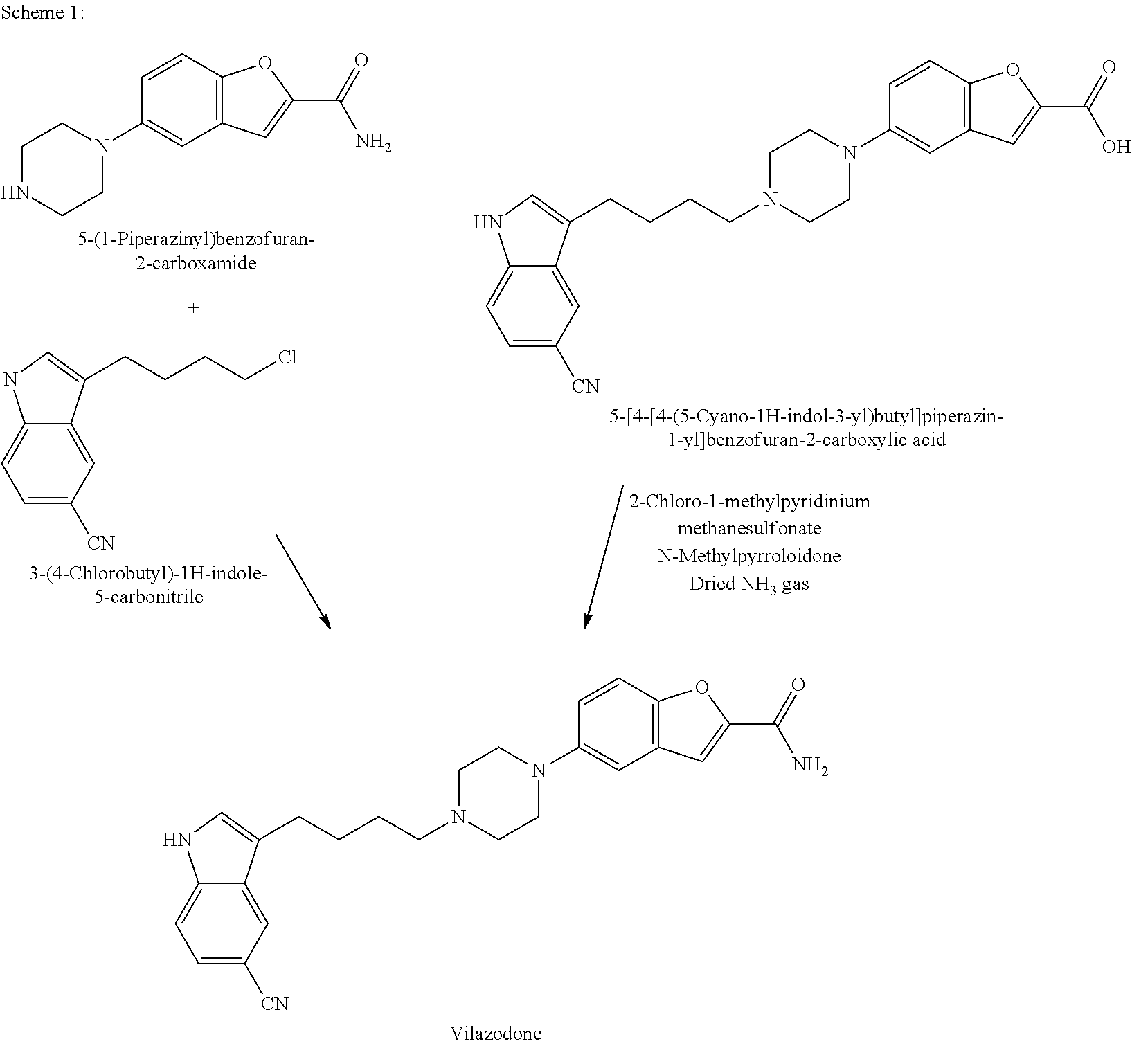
C1NCCN(C2=CC3=C(C=C2)OC(C(=O)N)=C3)C1.C1=C([CN])C=C2C(=C1)NC=C2CCCCCl.C1N(CCCCC2=CNC3=CC=C([CN])C=C32)CCN(C2=CC3=C(C=C2)OC(C(=O)O)=C3)C1.C1N(CCCCC2=CNC3=CC=C([CN])C=C32)CCN(C2=CC3=C(C=C2)OC(C(=O)N)=C3)C1
